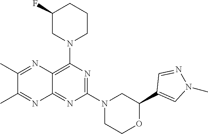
N1=C(N2CC(C3=CN(C)N=C3)OCC2)N=C2C(=C1N1CCCC(F)C1)N=C(C)C(C)=N2
